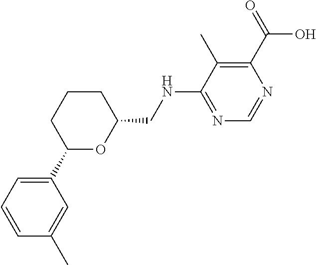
C1(C)=CC(C2OC(CNC3=NC=NC(C(=O)O)=C3C)CCC2)=CC=C1
